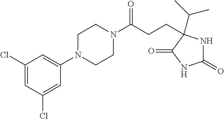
C1(N2CCN(C(CCC3(C(C)C)NC(=O)NC3=O)=O)CC2)=CC(Cl)=CC(Cl)=C1
